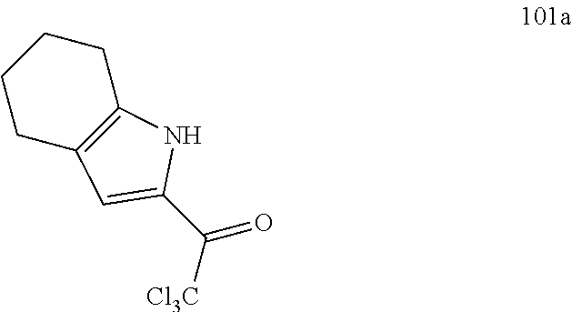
C1CC2=C(CC1)NC(C(=O)[Cl3C])=C2
